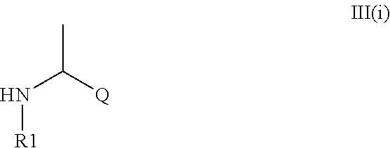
N(C([Q])C)[R1]
